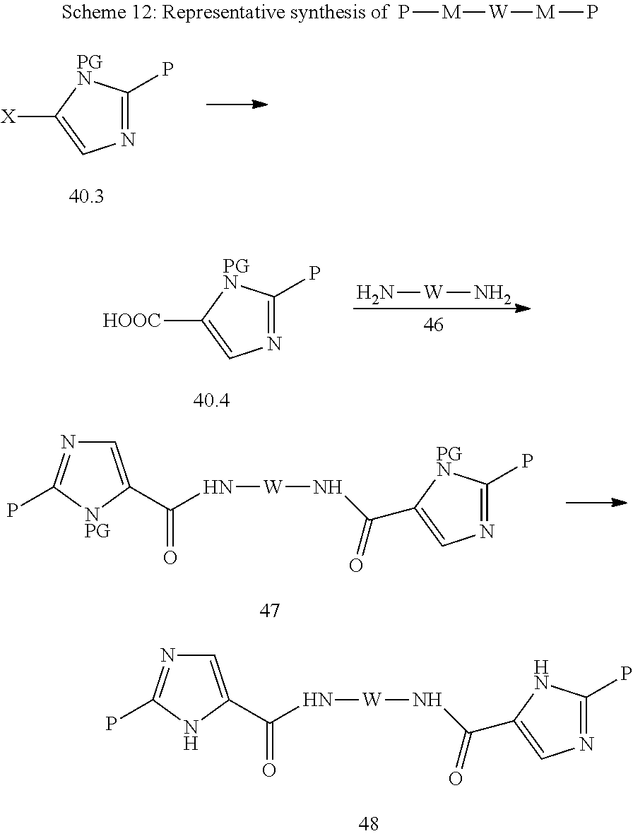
N1=C(P)[PGN]C([HOOC])=C1.N[W]N.C1=C(C(N[W]NC(=O)C2=CN=C(P)[PGN]2)=O)[NPG]C(P)=N1.C1=C(C(N[W]NC(=O)C2=CN=C(P)N2)=O)NC(P)=N1.N1=C(P)[PGN]C([X])=C1.P[M][W][M]P
